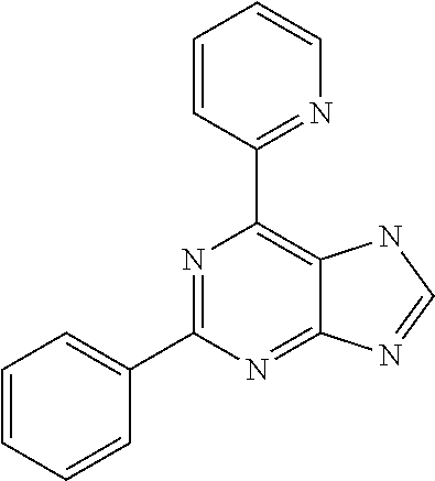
N1=C(C2=CC=CC=C2)N=C2C(=C1C1=NC=CC=C1)NC=N2
